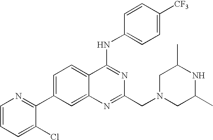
C1=CC=C(Cl)C(C2=CC=C3C(=C2)N=C(CN2CC(C)NC(C)C2)N=C3NC2=CC=C([CF3])C=C2)=N1
